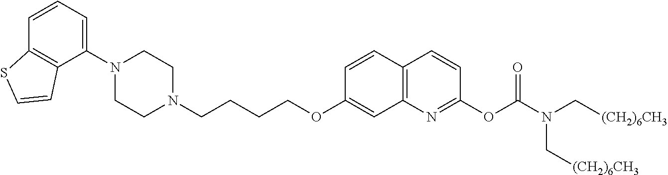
C1(N2CCN(CCCCOC3=CC4=C(C=C3)C=CC(OC(N(C[(CH2)6CH3])C[(CH2)6CH3])=O)=N4)CC2)=CC=CC2=C1C=CS2
